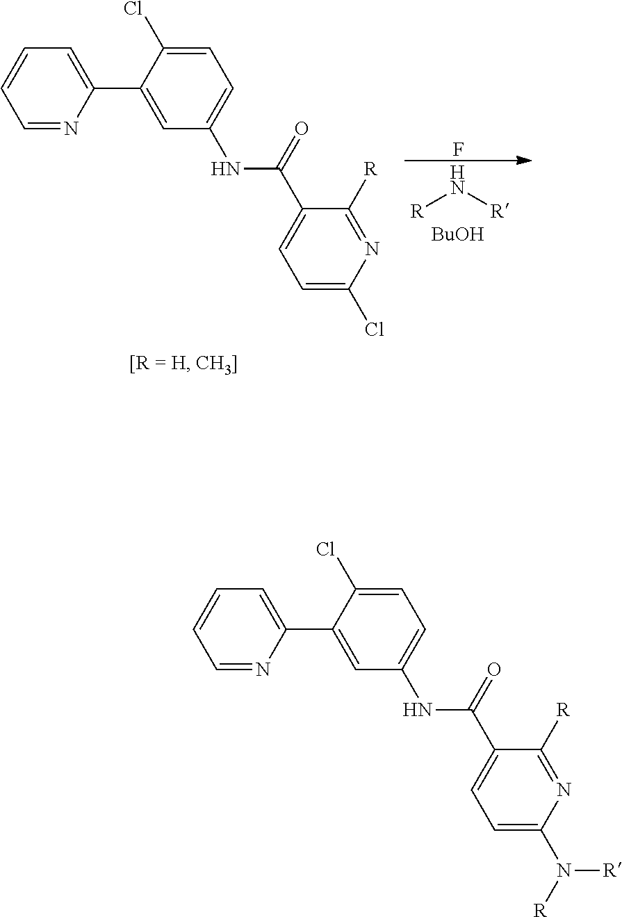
[R]N[R].[BuOH].F.C1=CC=NC(C2=CC(NC(=O)C3=CC=C(Cl)N=C3[R])=CC=C2Cl)=C1.C1=CC=NC(C2=CC(NC(=O)C3=CC=C(N([R])[R])N=C3[R])=CC=C2Cl)=C1
